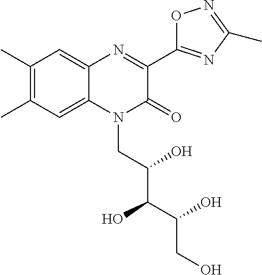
C1(C)=C(C)C=C2C(=C1)N=C(C1=NC(C)=NO1)C(=O)N2CC(C(C(CO)O)O)O
